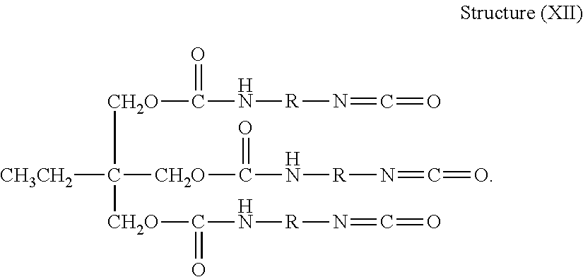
C(=O)=N[R]NC([CH2O]C([CH3CH2])([CH2O]C(N[R]N=C=O)=O)[CH2O]C(N[R]N=C=O)=O)=O
